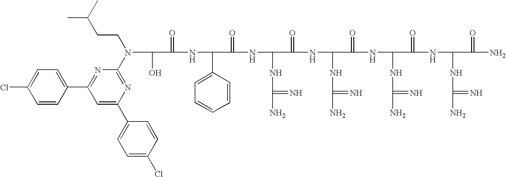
OC(C(=O)NC(C1=CC=CC=C1)C(=O)NC(NC(N)=N)C(=O)NC(NC(N)=N)C(=O)NC(NC(N)=N)C(=O)NC(NC(N)=N)C(=O)N)N(CCC(C)C)C1=NC(C2=CC=C(Cl)C=C2)=CC(C2=CC=C(Cl)C=C2)=N1
